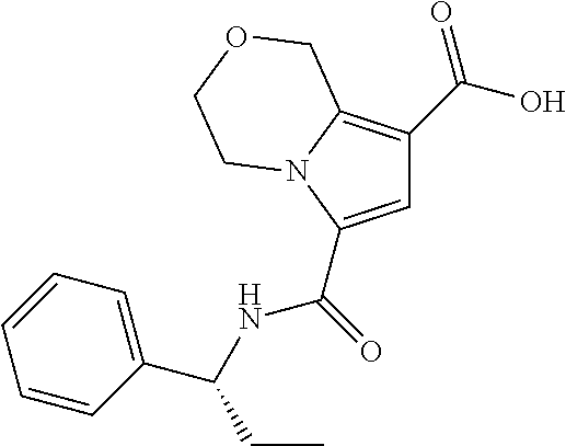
C1=C(C(=O)NC(C2=CC=CC=C2)CC)N2C(=C1C(O)=O)COCC2
